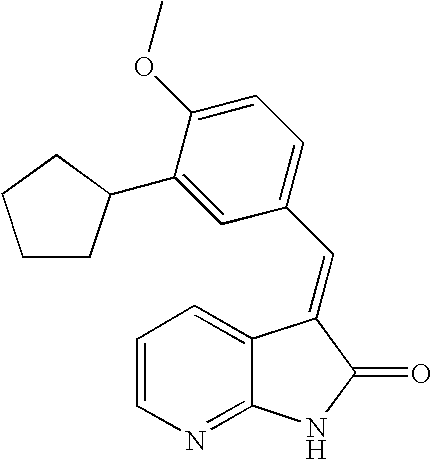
C1=CN=C2C(=C1)C(=CC1=CC=C(OC)C(C3CCCC3)=C1)C(=O)N2
